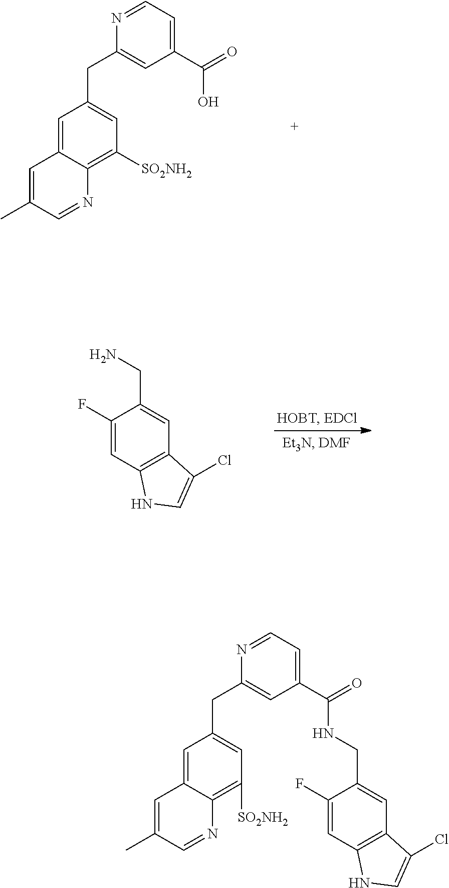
C1=C2C(=C([SO2NH2])C=C1CC1=CC(C(O)=O)=CC=N1)N=CC(C)=C2.C1(F)=CC2=C(C=C1CN)C(Cl)=CN2.C1=C2C(=C([SO2NH2])C=C1CC1=CC(C(NCC3=CC4=C(C=C3F)NC=C4Cl)=O)=CC=N1)N=CC(C)=C2
